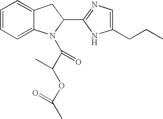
C12=CC=CC=C1CC(C1=NC=C(CCC)N1)N2C(C(OC(C)=O)C)=O
